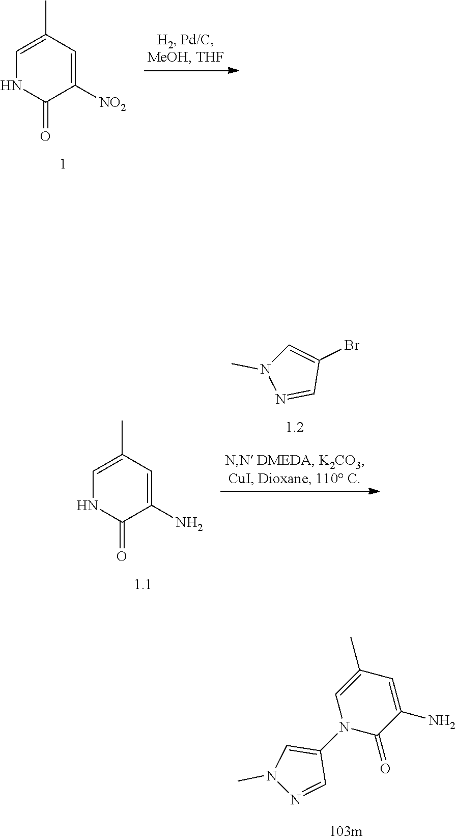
C1=C(C)C=C(N)C(=O)N1C1=CN(C)N=C1.C1=C(C)C=C([NO2])C(=O)N1.C1(N)=CC(C)=CNC1=O.C1=NN(C)C=C1Br
